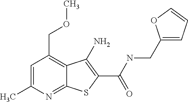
C1=C(C)N=C2C(=C1COC)C(N)=C(C(=O)NCC1=CC=CO1)S2
